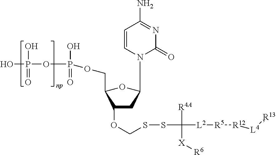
OP(OP(O)(=O)OCC1OC(N2C(=O)N=C(N)C=C2)CC1OCSSC([R4A])([X][R6])[L2][R5][R12][L4][R13])(O)=O
